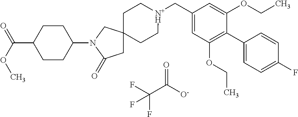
FC(C([O-])=O)(F)F.C1C[N+H](CC2=CC(OCC)=C(C3=CC=C(F)C=C3)C(OCC)=C2)CCC12CC(=O)N(C1CCC(C(=O)OC)CC1)C2
